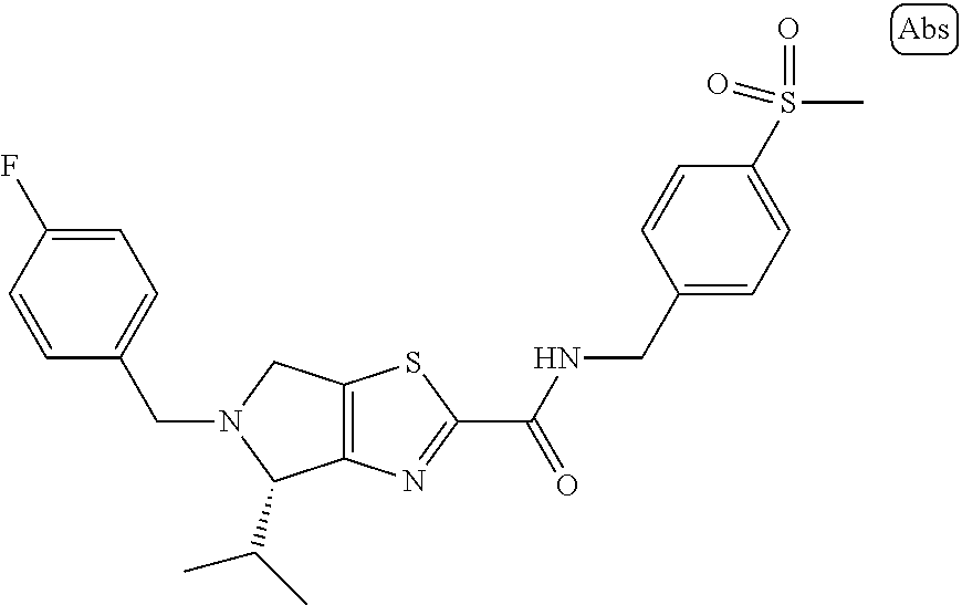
C12=C(N=C(C(NCC3=CC=C(S(C)(=O)=O)C=C3)=O)S1)C(C(C)C)N(CC1=CC=C(F)C=C1)C2
